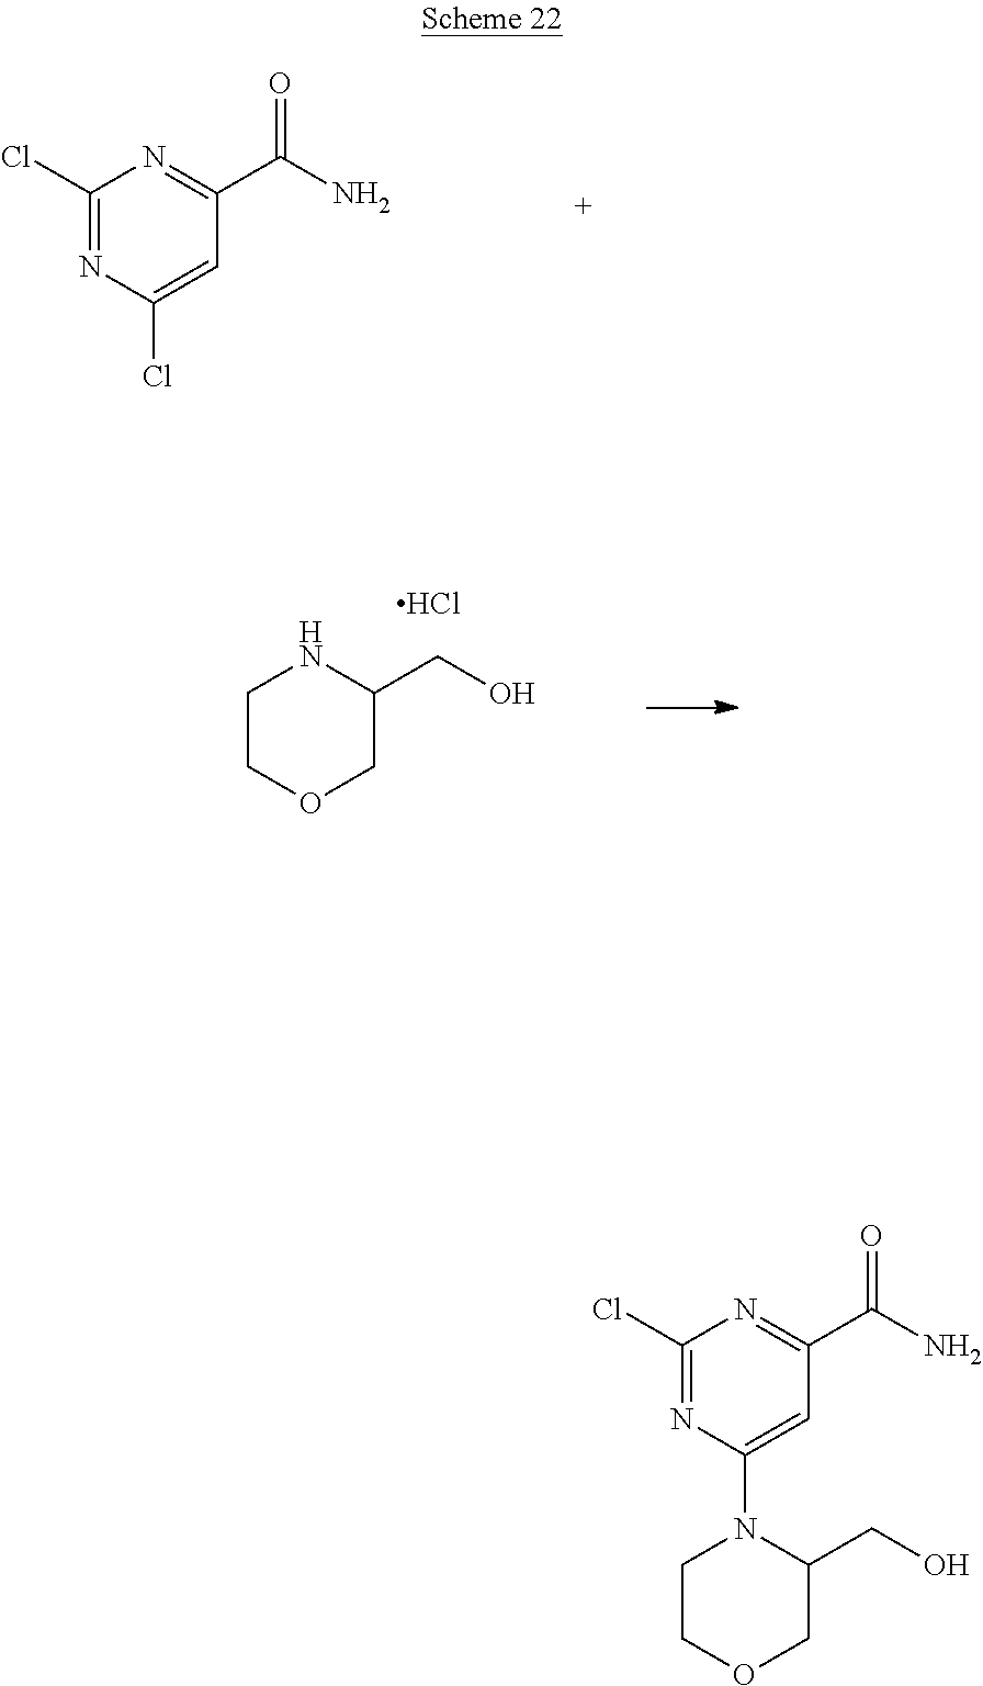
C1(Cl)=NC(Cl)=CC(C(N)=O)=N1.C1COCC(CO)N1.Cl.C1(Cl)=NC(N2CCOCC2CO)=CC(C(N)=O)=N1
